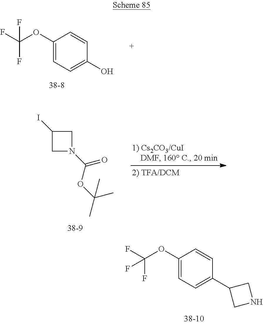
FC(OC1=CC=C(O)C=C1)(F)F.C1(I)CN(C(OC(C)(C)C)=O)C1.FC(OC1=CC=C(C2CNC2)C=C1)(F)F
